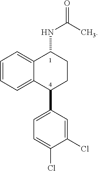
C1=C(Cl)C(Cl)=CC(C2CCC(NC(=O)C)C3=CC=CC=C23)=C1
